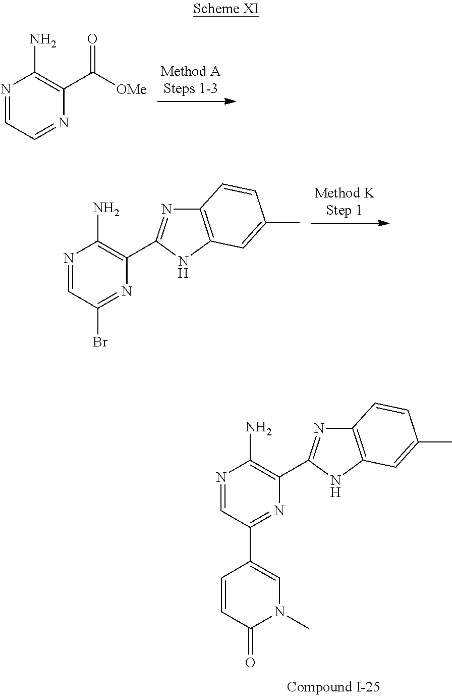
N1=CC=NC(C([OMe])=O)=C1N.N1=CC(Br)=NC(C2=NC3=C(N2)C=C(C)C=C3)=C1N.N1=CC(C2=CN(C)C(=O)C=C2)=NC(C2=NC3=C(N2)C=C(C)C=C3)=C1N
